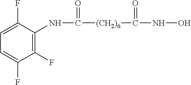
C1=C(F)C(NC(=O)[(CH2)6]C(NO)=O)=C(F)C(F)=C1
